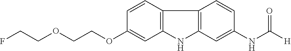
C12=C(C=CC(OCCOCCF)=C1)C1=C(N2)C=C(NC([H])=O)C=C1
